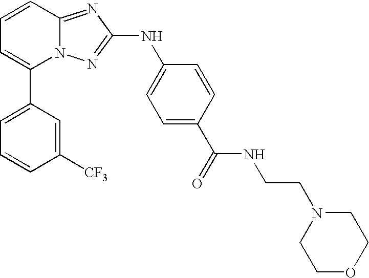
C1(C2=CC=CC3=NC(NC4=CC=C(C(=O)NCCN5CCOCC5)C=C4)=NN23)=CC=CC([CF3])=C1
